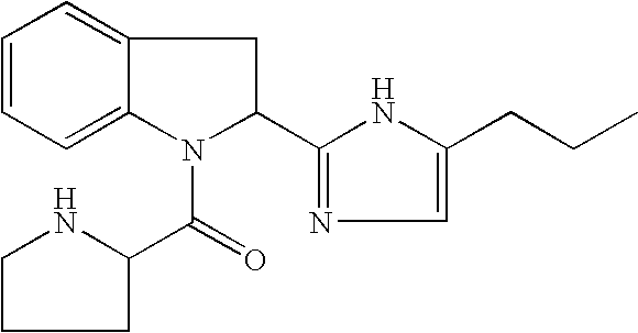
C1=CC=C2C(=C1)CC(C1=NC=C(CCC)N1)N2C(=O)C1NCCC1
